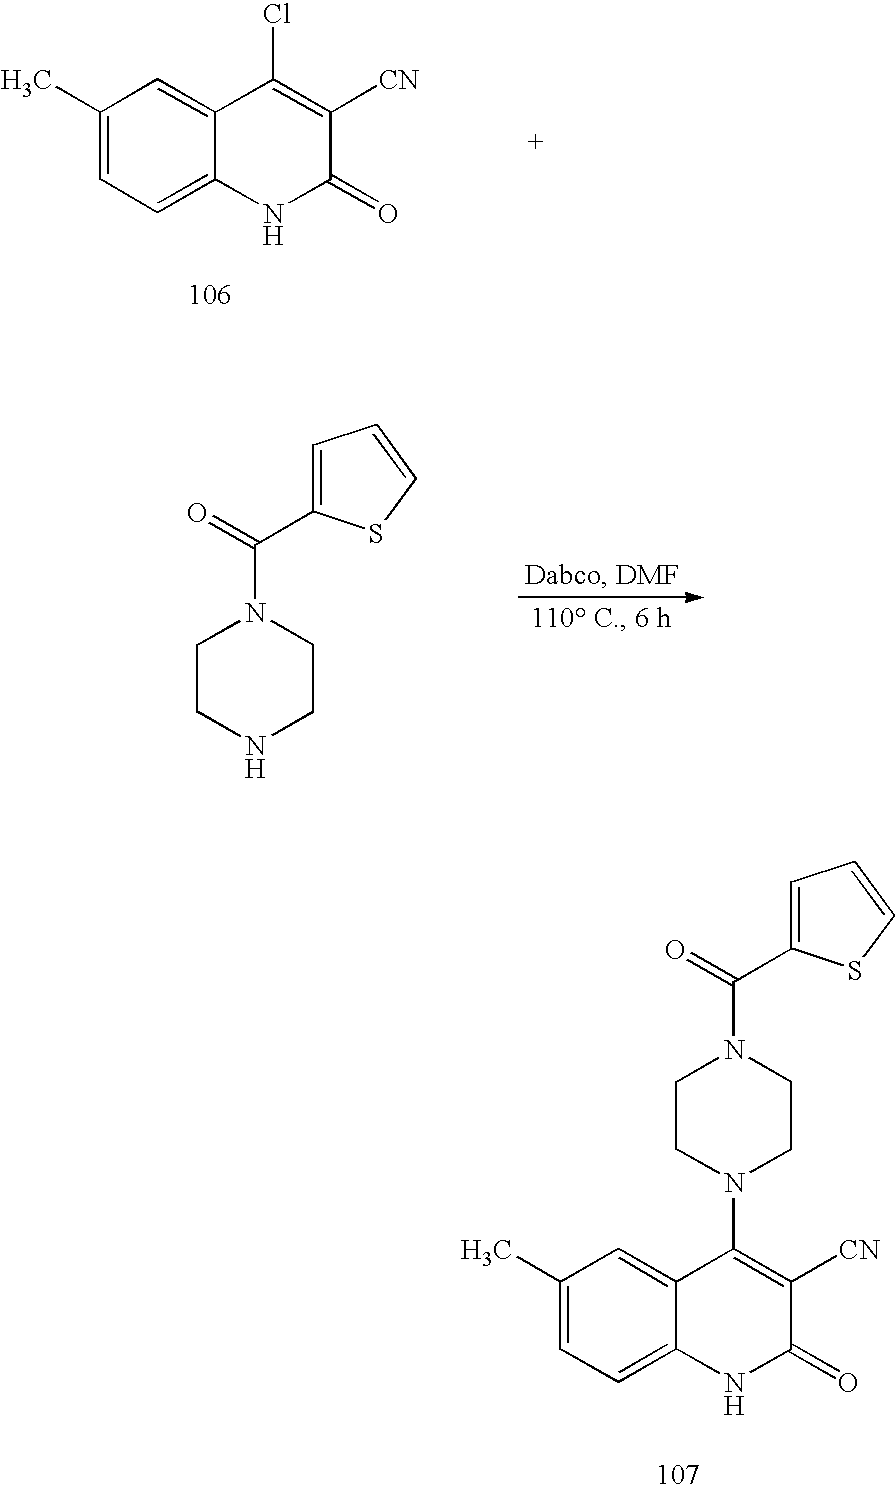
C1(C)=CC=C2C(=C1)C(Cl)=C([CN])C(=O)N2.C1CNCCN1C(C1=CC=CS1)=O.C1(C)=CC=C2C(=C1)C(N1CCN(C(C3=CC=CS3)=O)CC1)=C([CN])C(=O)N2
